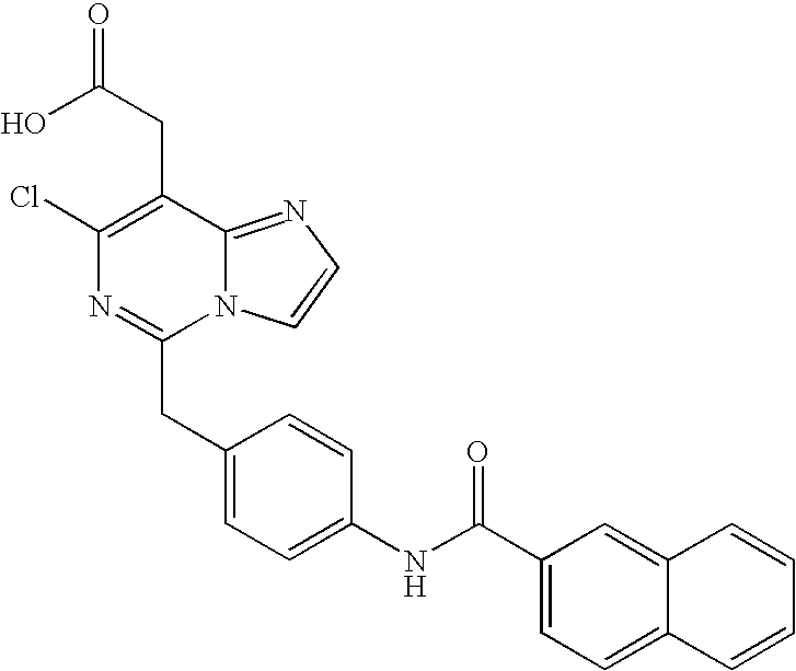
OC(CC1=C(Cl)N=C(CC2=CC=C(NC(C3=CC=C4C(=C3)C=CC=C4)=O)C=C2)N2C1=NC=C2)=O
